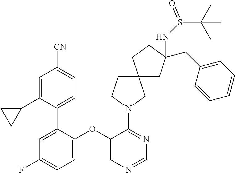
C1=NC=C(OC2=CC=C(F)C=C2C2=CC=C([CN])C=C2C2CC2)C(N2CC3(CC2)CCC(NS(C(C)(C)C)=O)(CC2=CC=CC=C2)C3)=N1
